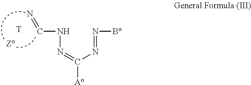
N=CNN=C([Ao])N=N[Bo].[T]
